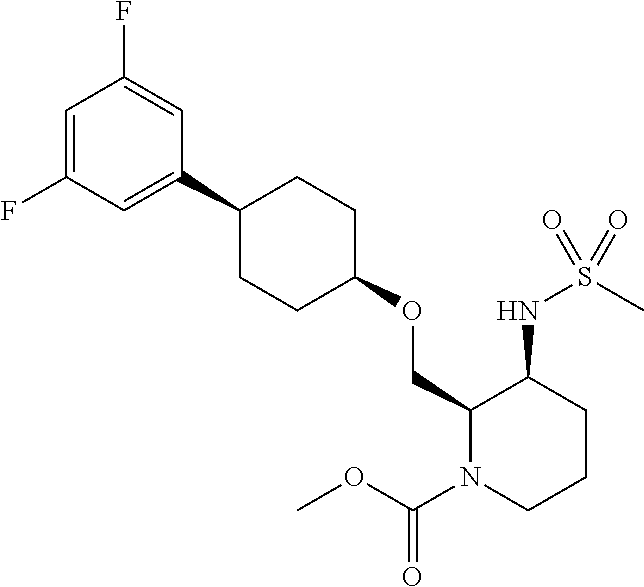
C1=C(F)C=C(C2CCC(OCC3N(C(OC)=O)CCCC3NS(=O)(C)=O)CC2)C=C1F
